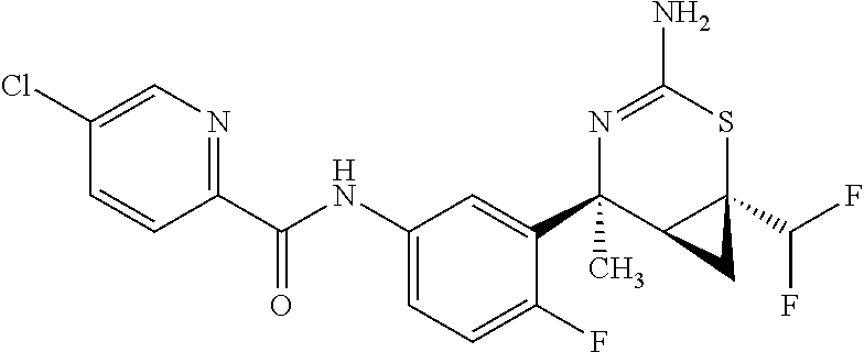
N1=C(N)SC2(C(F)F)C(C1(C1=CC(NC(C3=NC=C(Cl)C=C3)=O)=CC=C1F)C)C2
